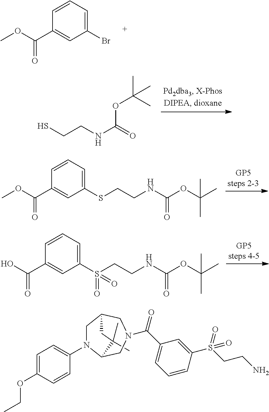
C1(C(OC)=O)=CC(Br)=CC=C1.SCCNC(=O)OC(C)(C)C.O(C(=O)C1=CC(SCCNC(=O)OC(C)(C)C)=CC=C1)C.OC(=O)C1=CC(S(CCNC(=O)OC(C)(C)C)(=O)=O)=CC=C1.C1=C(OCC)C=CC(N2CC3CN(C(C4=CC=CC(S(CCN)(=O)=O)=C4)=O)CC2C(C)(C)C3)=C1
